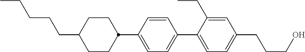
C1CC(C2=CC=C(C3=CC=C(CCCO)C=C3CC)C=C2)CCC1CCCCC
